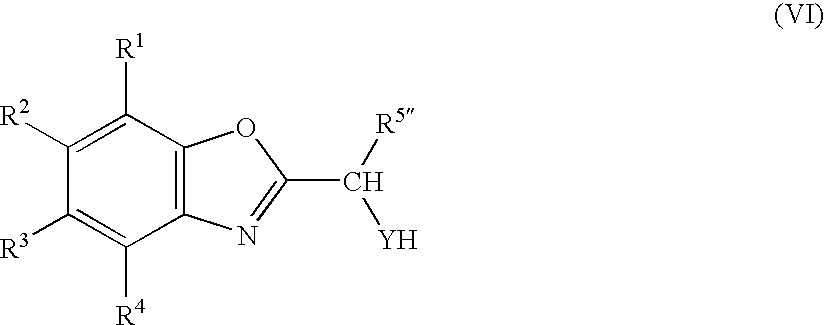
C1([R3])=C([R4])C2=C(C([R1])=C1[R2])OC(C([R5])[Y])=N2
